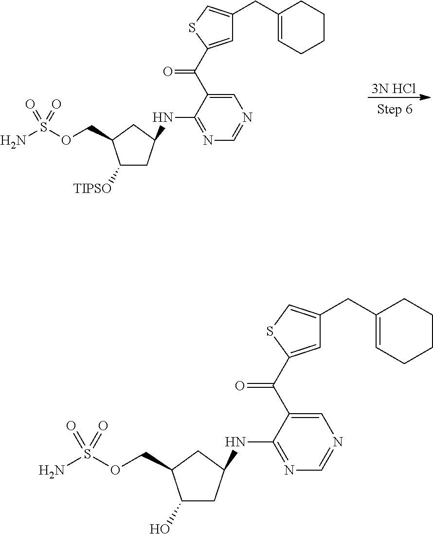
C1=C(C(C2=CN=CN=C2NC2CC(O)C(COS(N)(=O)=O)C2)=O)SC=C1CC1=CCCCC1.C1=C(C(C2=CN=CN=C2NC2CC([TIPSO])C(COS(N)(=O)=O)C2)=O)SC=C1CC1=CCCCC1.[3N HCl]
